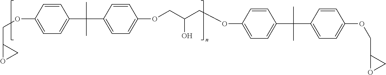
C(OC1=CC=C(C(C)(C)C2=CC=C(OCC(COC3=CC=C(C(C4=CC=C(OCC5OC5)C=C4)(C)C)C=C3)O)C=C2)C=C1)C1OC1
